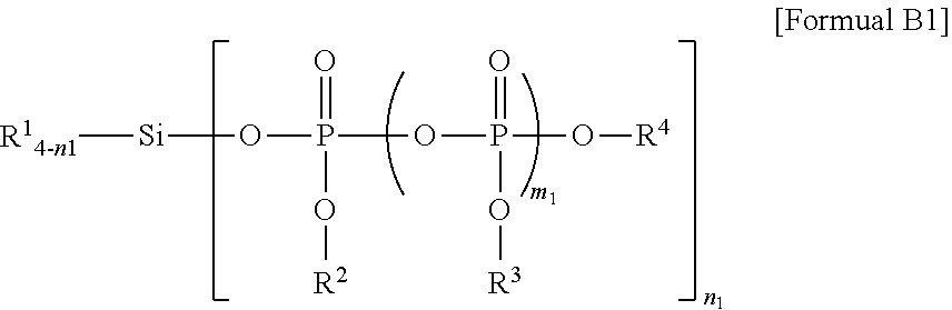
[R14-n1][Si]OP(OP(O[R4])(=O)O[R3])(=O)O[R2]
